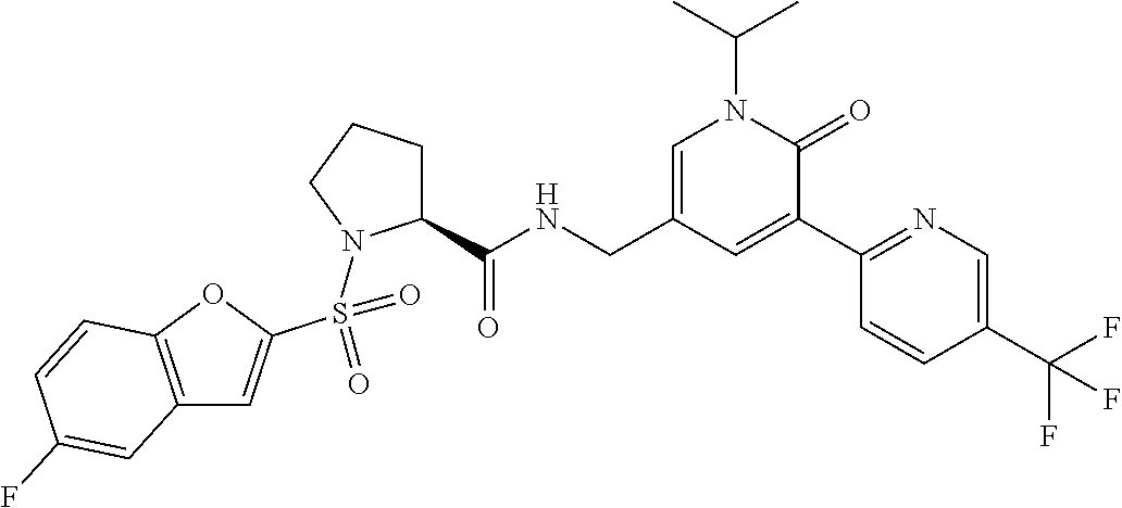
C12=C(OC(S(=O)(N3C(C(NCC4=CN(C(C)C)C(=O)C(C5=NC=C(C(F)(F)F)C=C5)=C4)=O)CCC3)=O)=C1)C=CC(F)=C2
